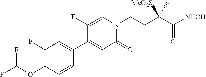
C1(OC(F)F)=C(F)C=C(C2=CC(=O)N(CCC(C([NHOH])=O)([MeO2S])C)C=C2F)C=C1
